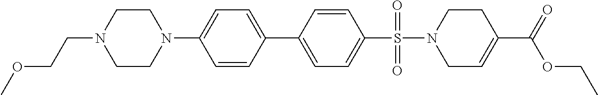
C1=CC(N2CCN(CCOC)CC2)=CC=C1C1=CC=C(S(N2CC=C(C(=O)OCC)CC2)(=O)=O)C=C1
